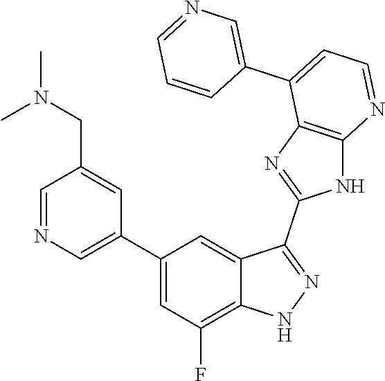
C1=NC=C(C2=CC(F)=C3C(=C2)C(C2=NC4=C(N2)N=CC=C4C2=CN=CC=C2)=NN3)C=C1CN(C)C
